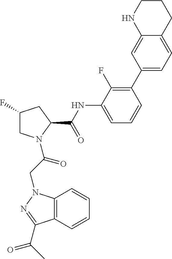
C12=C(N(CC(=O)N3CC(F)CC3C(NC3=CC=CC(C4=CC=C5C(=C4)NCCC5)=C3F)=O)N=C1C(C)=O)C=CC=C2
